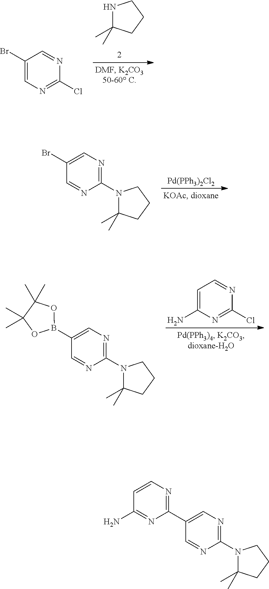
N1C(C)(C)CCC1.C1(Br)=CN=C(Cl)N=C1.[Pd(PPh3)2Cl2].C1(Br)=CN=C(N2C(C)(C)CCC2)N=C1.N1=CC=C(N)N=C1Cl.C1(B2OC(C)(C)C(C)(C)O2)=CN=C(N2C(C)(C)CCC2)N=C1.C1(C2=NC=CC(N)=N2)=CN=C(N2C(C)(C)CCC2)N=C1
